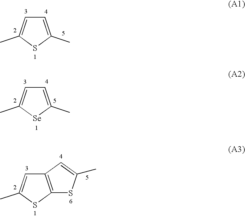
C1=C(C)SC(C)=C1.C1=C(C)[Se]C(C)=C1.C12=C(SC(C)=C1)SC(C)=C2
